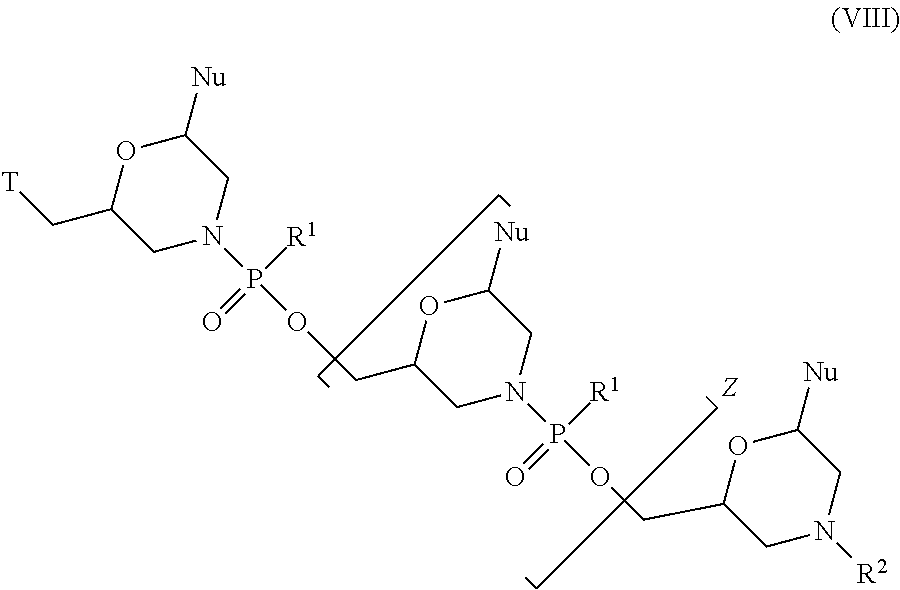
C(C1OC([Nu])CN(P(OCC2OC([Nu])CN(P(OCC3OC([Nu])CN([R2])C3)([R1])=O)C2)([R1])=O)C1)[T]
